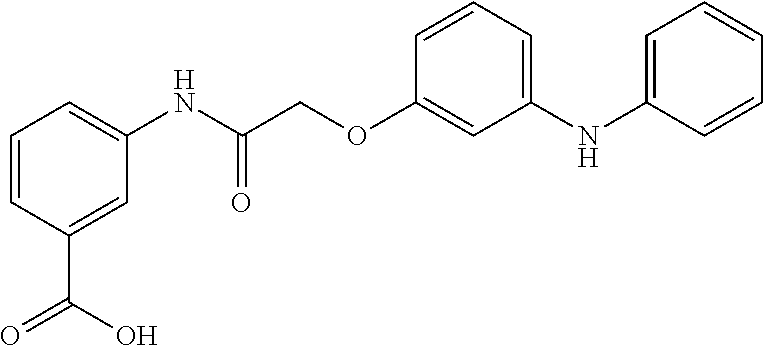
C1=CC(C(=O)O)=CC(NC(COC2=CC(NC3=CC=CC=C3)=CC=C2)=O)=C1
